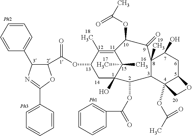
C1=CC=CC(C2C(C(OC3CC4(O)C(C)(C)C(=C3C)C(OC(=O)C)C(=O)C3(C)C(O)CC5OCC5(OC(=O)C)C3C4OC(=O)C3=CC=CC=C3)=O)OC(C3=CC=CC=C3)=N2)=C1.[Ph2].[Ph3].[Ph1]
